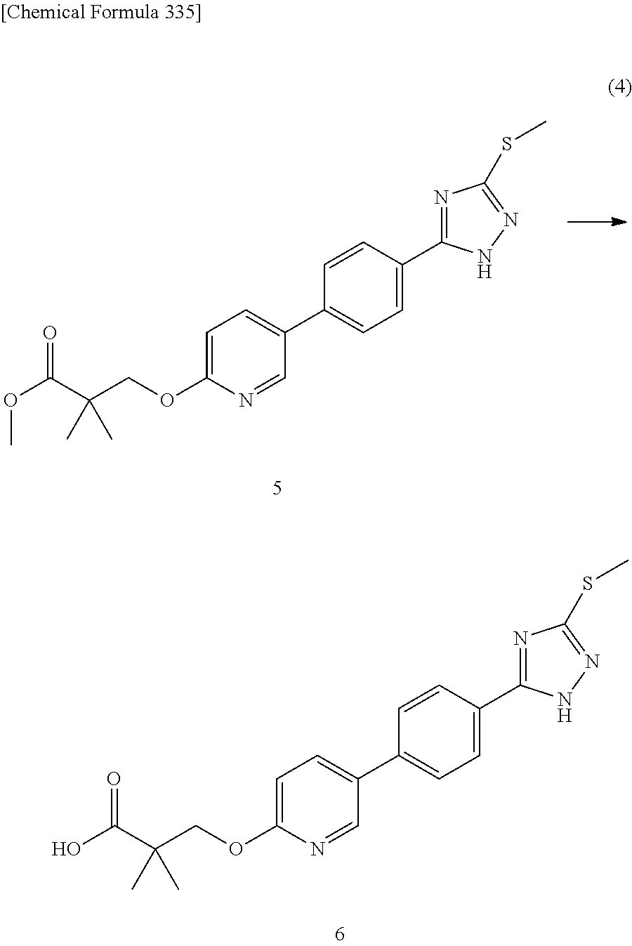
O=C(C(COC1=CC=C(C2=CC=C(C3=NC(SC)=NN3)C=C2)C=N1)(C)C)O.O=C(OC)C(COC1=CC=C(C2=CC=C(C3=NC(SC)=NN3)C=C2)C=N1)(C)C
